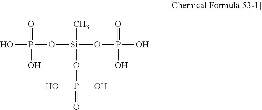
OP(O[Si](C)(OP(=O)(O)O)OP(=O)(O)O)(=O)O
